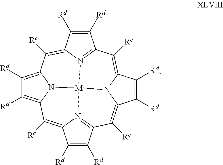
C1([Rc])=C2N3=C(C([Rc])=C4N5C(=C([Rc])C6=N7C(=C([Rc])C8=C([Rd])C([Rd])=C1N8[M]753)C([Rd])=C6[Rd])C([Rd])=C4[Rd])C([Rd])=C2[Rd]
